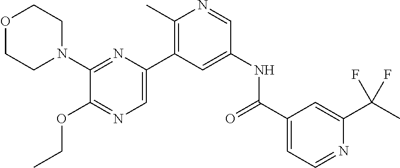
O1CCN(C2=NC(C3=C(C)N=CC(NC(C4=CC=NC(C(C)(F)F)=C4)=O)=C3)=CN=C2OCC)CC1
